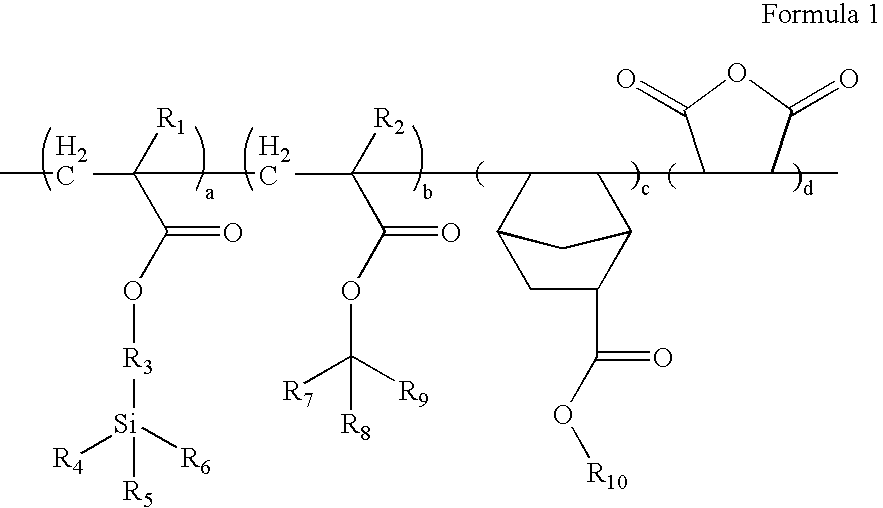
CCC([R1])(C(O[R3][Si]([R4])([R6])[R5])=O)CC([R2])(C(OC([R7])([R9])[R8])=O)C1C(C2C(C)C(=O)OC2=O)C2C(C(O[R10])=O)CC1C2
